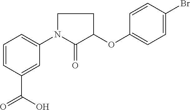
C1=CC(C(=O)O)=CC(N2C(=O)C(OC3=CC=C(Br)C=C3)CC2)=C1
